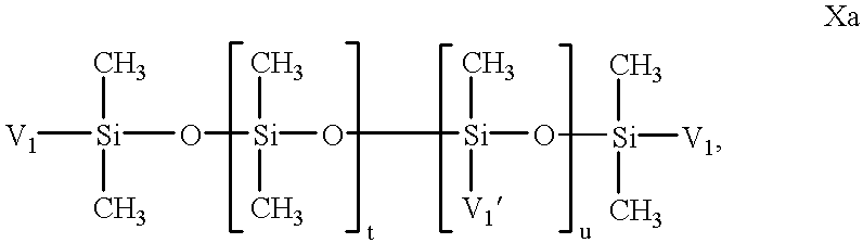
[V1][Si](O[Si](O[Si](O[Si]([V1])(C)C)([V1])C)(C)C)(C)C
